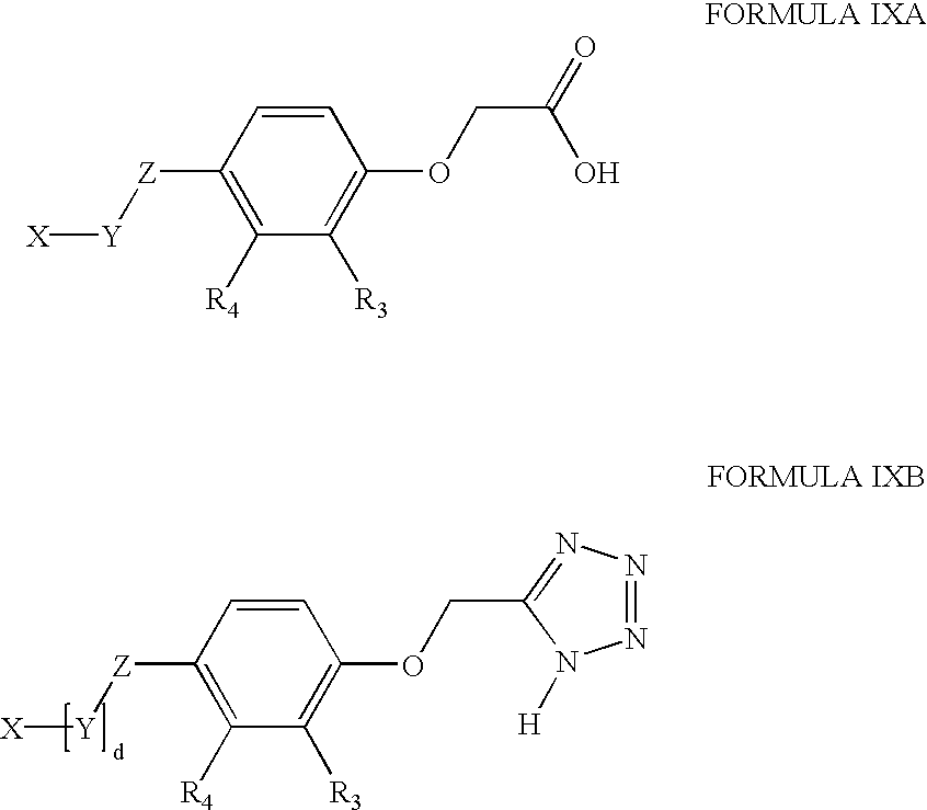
C1=CC([Z][Y][X])=C([R4])C([R3])=C1OCC(=O)O.C1=CC([Z][Y][X])=C([R4])C([R3])=C1OCC1=NN=NN1[H]
